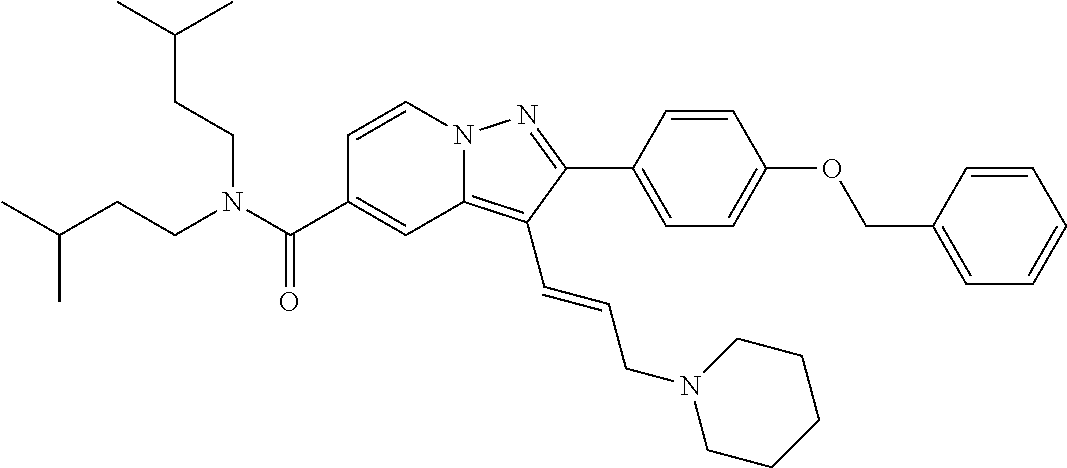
C1=CN2C(=C(C=CCN3CCCCC3)C(C3=CC=C(OCC4=CC=CC=C4)C=C3)=N2)C=C1C(N(CCC(C)C)CCC(C)C)=O
